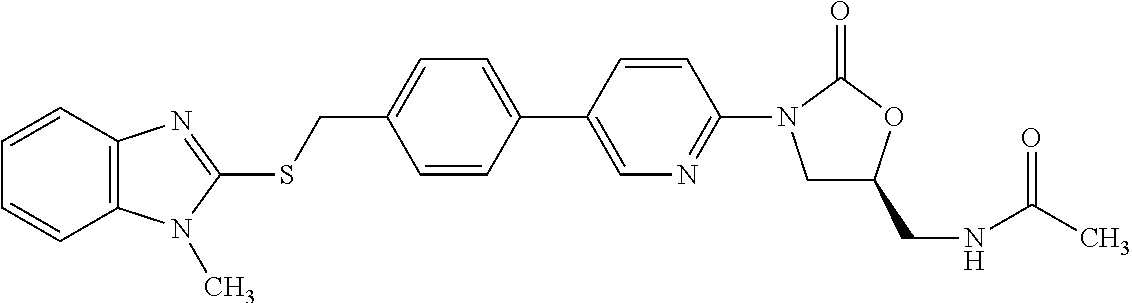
C1(CSC2=NC3=C(N2C)C=CC=C3)=CC=C(C2=CN=C(N3CC(CNC(C)=O)OC3=O)C=C2)C=C1
